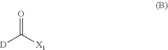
[D]C([X1])=O
